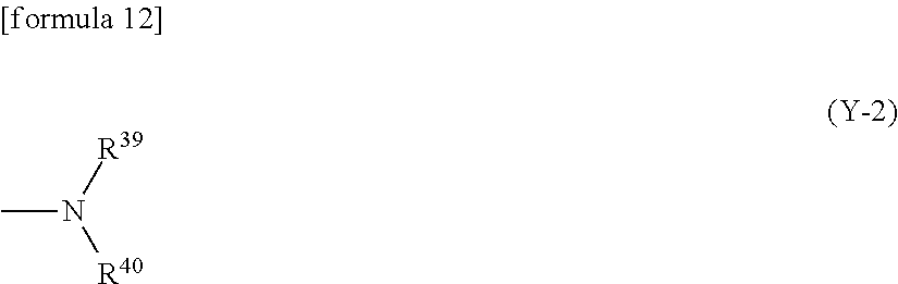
CN([R39])[R40]
